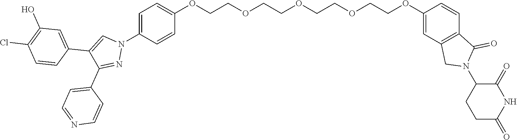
C1=C(N2C=C(C3=CC(O)=C(Cl)C=C3)C(C3=CC=NC=C3)=N2)C=CC(OCCOCCOCCOCCOC2=CC3=C(C=C2)C(=O)N(C2C(=O)NC(=O)CC2)C3)=C1
